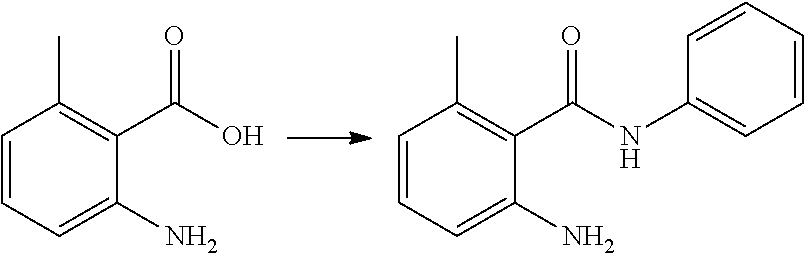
C1=CC=C(N)C(C(O)=O)=C1C.C1=CC=C(N)C(C(NC2=CC=CC=C2)=O)=C1C
